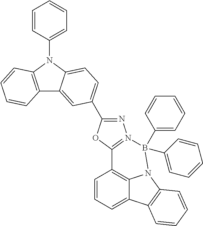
C1=CC=C2C3=C1C1=N(N=C(C4=CC=C5C(=C4)C4=C(N5C5=CC=CC=C5)C=CC=C4)O1)B(C1=CC=CC=C1)(C1=CC=CC=C1)N3C1=C2C=CC=C1
